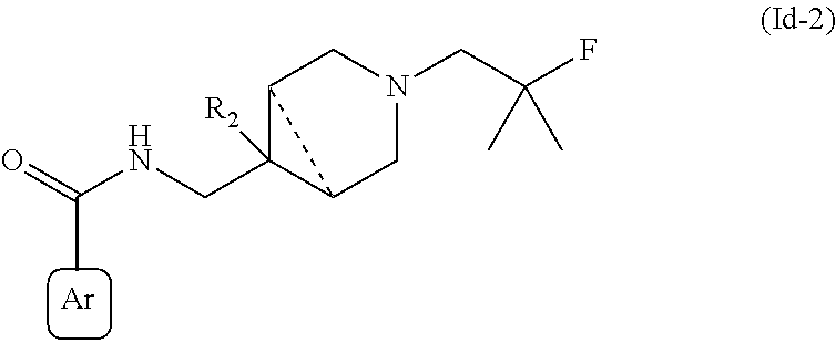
[Ar].C12C(CNC(=O)C)([R2])C1CN(CC(F)(C)C)C2
